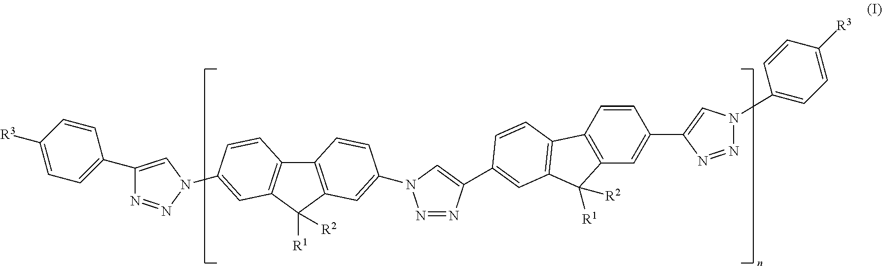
C12=C(C([R1])([R2])C3=C1C=CC(N1N=NC(C4=CC=C([R3])C=C4)=C1)=C3)C=C(N1N=NC(C3=CC4=C(C5=C(C=C(C6=CN(C7=CC=C([R3])C=C7)N=N6)C=C5)C4([R1])[R2])C=C3)=C1)C=C2
